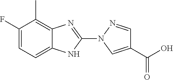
C1(N2C=C(C(O)=O)C=N2)=NC2=C(C)C(F)=CC=C2N1
